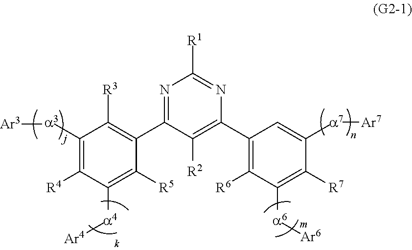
N1=C(C2=C([R3])C([a3][Ar3])=C([R4])C([a4][Ar4])=C2[R5])C([R2])=C(C2=C([R6])C([a6][Ar6])=C([R7])C([a7][Ar7])=C2)N=C1[R1]
